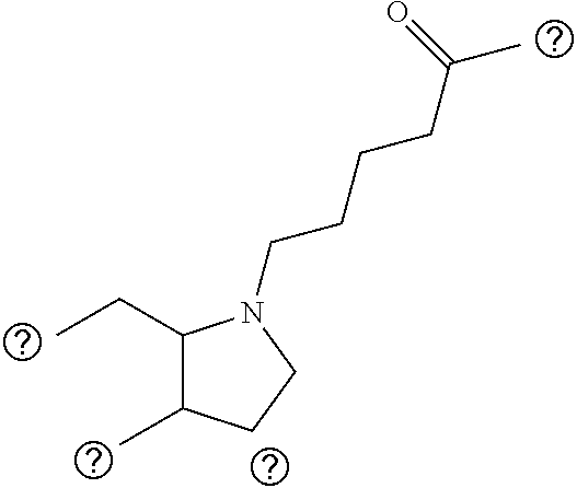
C1(CC)C(C)CCN1CCCCC(C)=O
